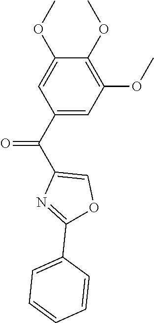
C1(C(C2=COC(C3=CC=CC=C3)=N2)=O)=CC(OC)=C(OC)C(OC)=C1
